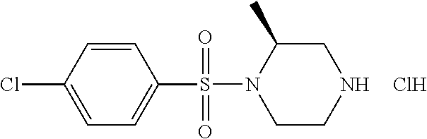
C1=CC(Cl)=CC=C1S(=O)(=O)N1CCNCC1C.Cl
